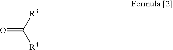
O=C([R3])[R4]
